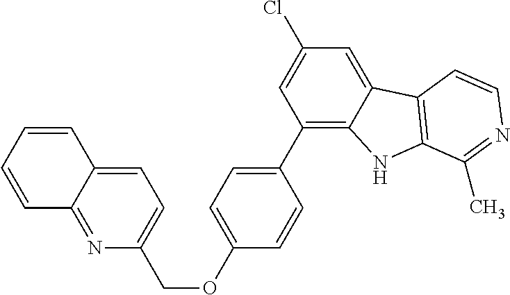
C1(C2=CC=C(OCC3=CC=C4C(=N3)C=CC=C4)C=C2)=C2C(=CC(Cl)=C1)C1=C(N2)C(C)=NC=C1
